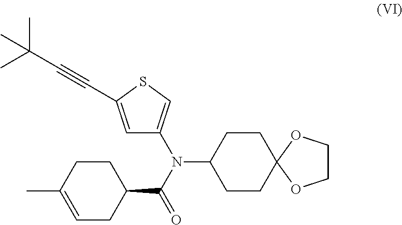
C1COC2(O1)CCC(N(C1=CSC(C#CC(C)(C)C)=C1)C(C1CCC(C)=CC1)=O)CC2
